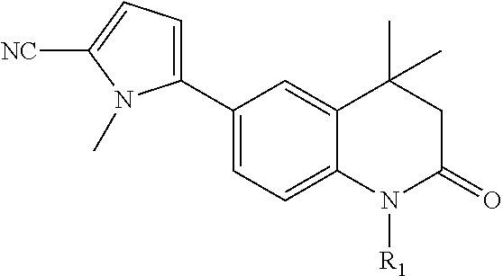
C1(C2=CC=C([NC])N2C)=CC=C2C(=C1)C(C)(C)CC(=O)N2[R1]
